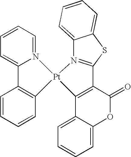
C1=CC=N2C(=C1)C1=C(C=CC=C1)[Pt]21C2=C(C(=O)OC3=CC=CC=C32)C2=N1C1=CC=CC=C1S2
